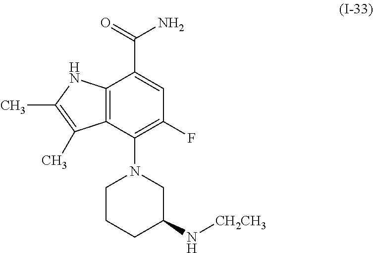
C12=C(C(N3CCCC(N[CH2CH3])C3)=C(F)C=C1C(=O)N)C(C)=C(C)N2
